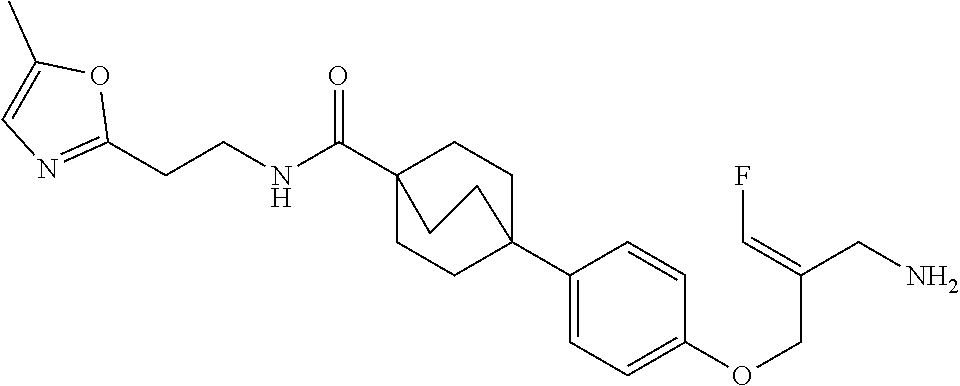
N(C(C12CCC(C3=CC=C(OCC(CN)=CF)C=C3)(CC1)CC2)=O)CCC1=NC=C(C)O1
